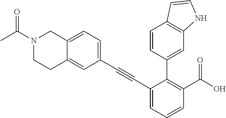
C12=CC=C(C#CC3=CC=CC(C(O)=O)=C3C3=CC4=C(C=C3)C=CN4)C=C1CCN(C(C)=O)C2
